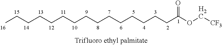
C(CCCCCCCCCCCC(OC[CF3])=O)CCC
